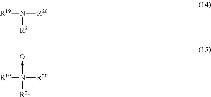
[R19]N([R20])[R21].[R19]N([R20])([R21])->O
